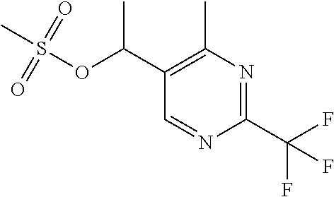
C1=NC(C(F)(F)F)=NC(C)=C1C(C)OS(C)(=O)=O
